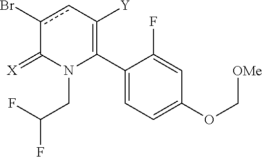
C1(C2=C([Y])cc(Br)C(=[X])N2CC(F)F)=CC=C(OC[OMe])C=C1F
